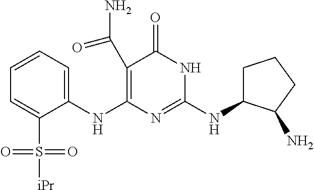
C1(C(N)=O)=C(NC2=CC=CC=C2S([iPr])(=O)=O)N=C(NC2CCCC2N)NC1=O
